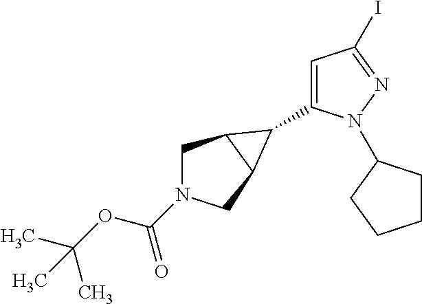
C1C2C(CN1C(OC(C)(C)C)=O)C2C1=CC(I)=NN1C1CCCC1
